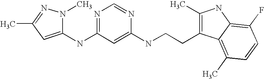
C1(NC2=NC=NC(NCCC3=C(C)NC4=C(F)C=CC(C)=C34)=C2)=CC(C)=NN1C
